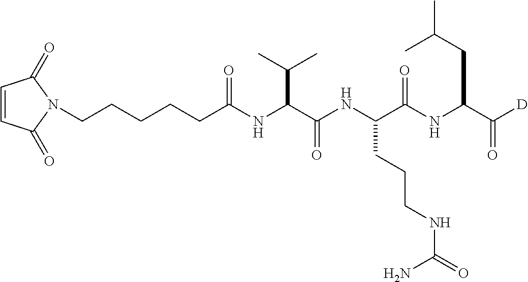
C1=CC(=O)N(CCCCCC(NC(C(NC(C(NC(C([D])=O)CC(C)C)=O)CCCNC(=O)N)=O)C(C)C)=O)C1=O
